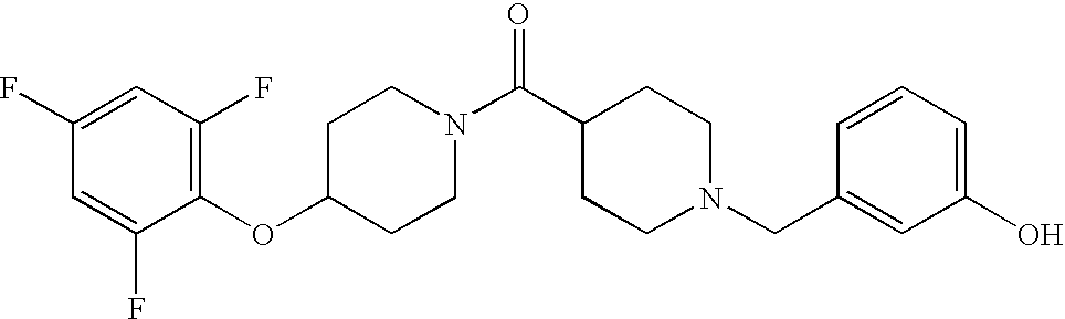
C1(OC2CCN(C(C3CCN(CC4=CC(O)=CC=C4)CC3)=O)CC2)=C(F)C=C(F)C=C1F
